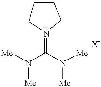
C1C[N+](=C(N([Me])[Me])N([Me])[Me])CC1
